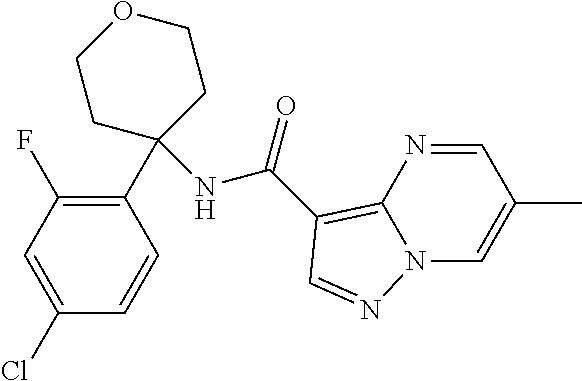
C1(Cl)=CC(F)=C(C2(NC(=O)C3=C4N(C=C(C)C=N4)N=C3)CCOCC2)C=C1
